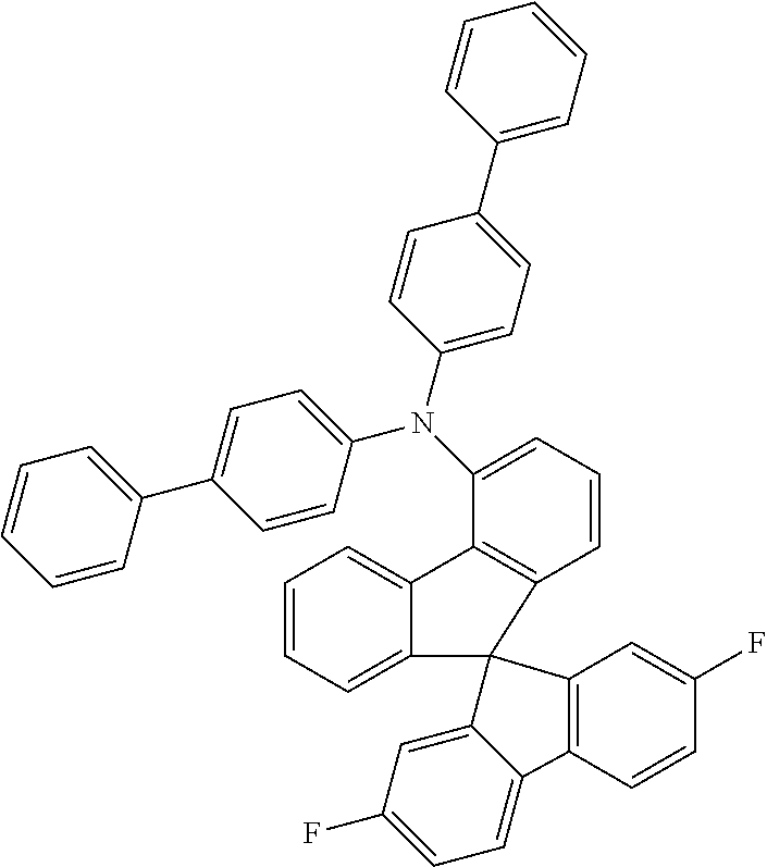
C1=CC=C(C2=CC=C(N(C3=CC=CC4=C3C3=CC=CC=C3C43C4=CC(F)=CC=C4C4=C3C=C(F)C=C4)C3=CC=C(C4=CC=CC=C4)C=C3)C=C2)C=C1
